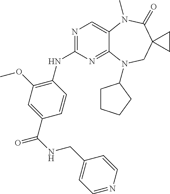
N1=C(NC2=C(OC)C=C(C(=O)NCC3=CC=NC=C3)C=C2)N=C2C(=C1)N(C)C(=O)C1(CN2C2CCCC2)CC1
